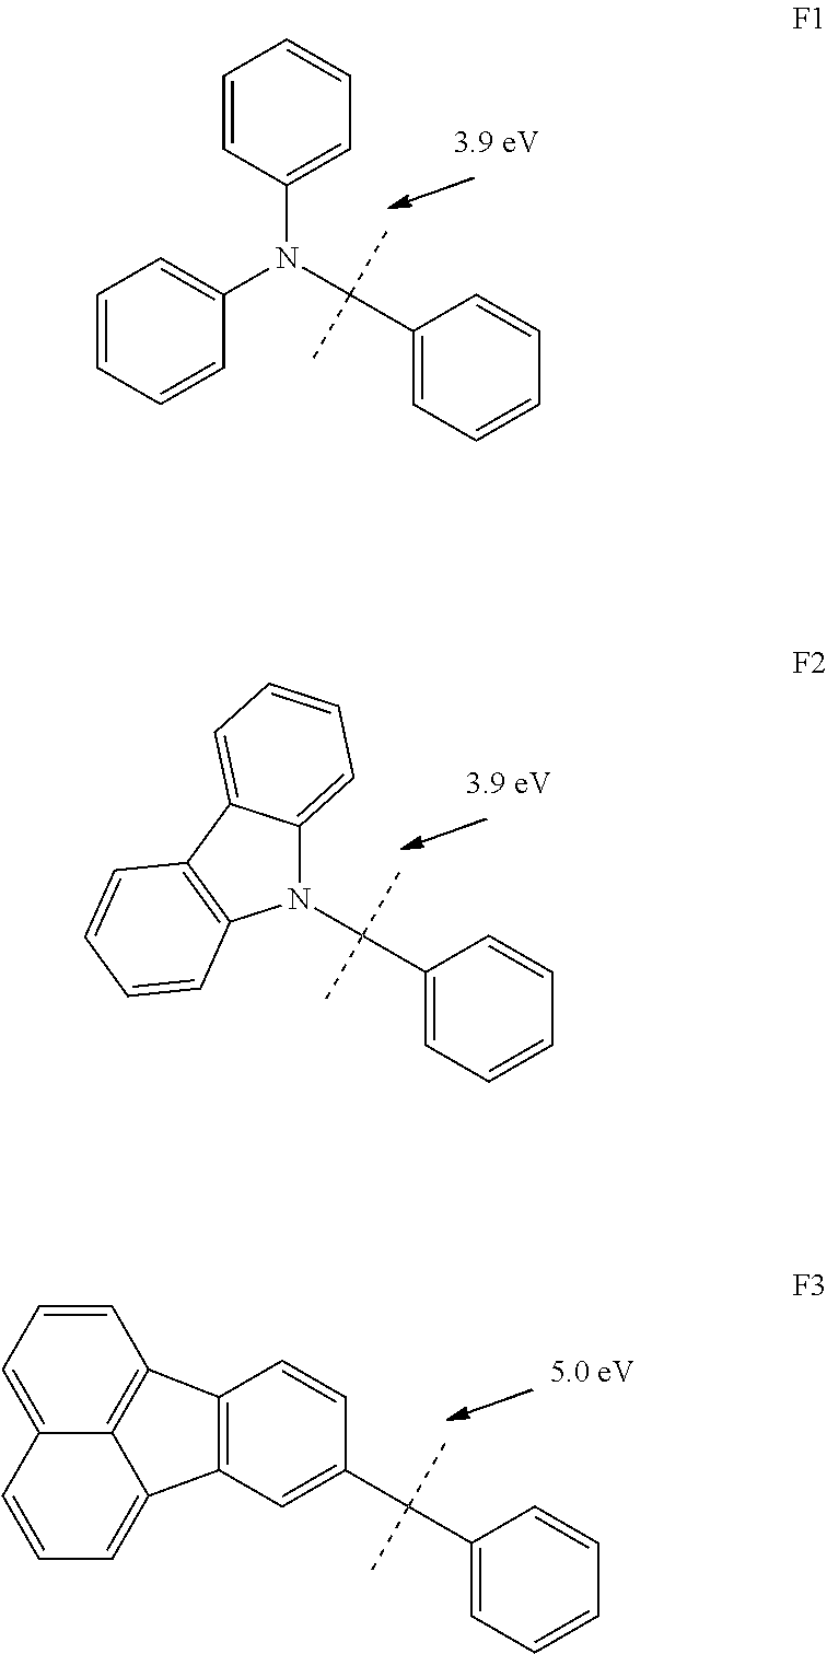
C1(N(C(C2=CC=CC=C2)(C)C)C2=CC=CC=C2)=CC=CC=C1.N1(C(C2=CC=CC=C2)(C)C)C2=CC=CC=C2C2=C1C=CC=C2.C1(C(C2=CC=CC=C2)(C)C)=CC2=C(C=C1)C1=C3C2=CC=CC3=CC=C1
